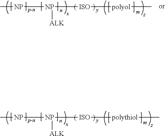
C[NP][NP]([ISO][polyol]C)[ALK].C[NP][NP]([ISO][polythiol]C)[ALK]
